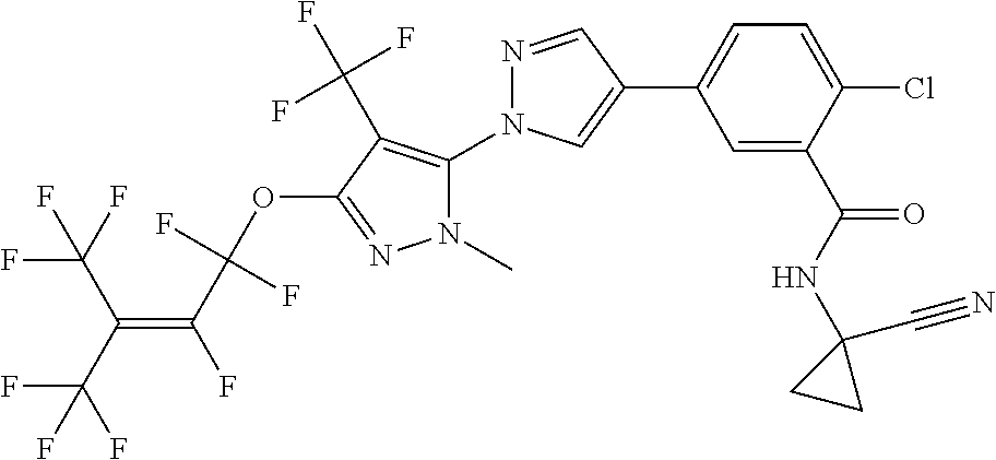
N1=CC(C2=CC=C(Cl)C(C(NC3(C#N)CC3)=O)=C2)=CN1C1=C(C(F)(F)F)C(OC(C(F)=C(C(F)(F)F)C(F)(F)F)(F)F)=NN1C
